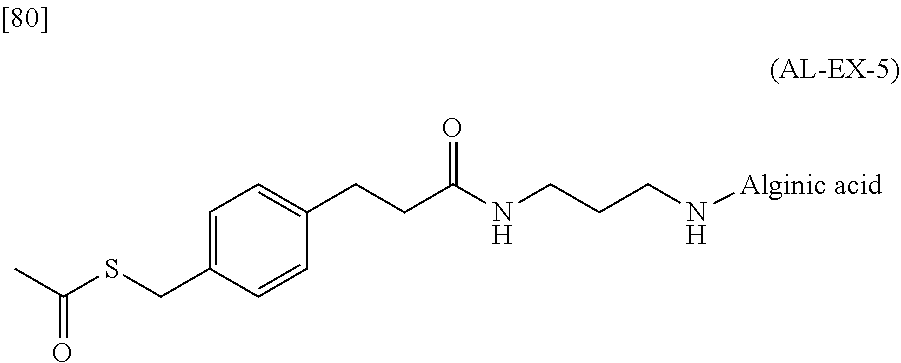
C(=O)(SCC1=CC=C(CCC(NCCCN[Alginic acid])=O)C=C1)C
